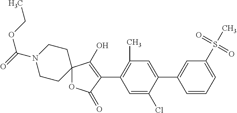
C12(OC(=O)C(C3=C(C)C=C(C4=CC(S(C)(=O)=O)=CC=C4)C(Cl)=C3)=C1O)CCN(C(=O)OCC)CC2
